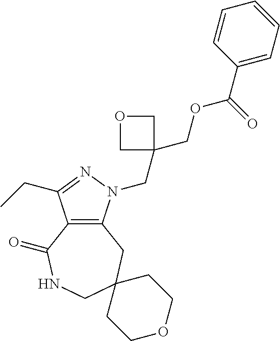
C12=C(CC3(CNC1=O)CCOCC3)N(CC1(COC(C3=CC=CC=C3)=O)COC1)N=C2CC
